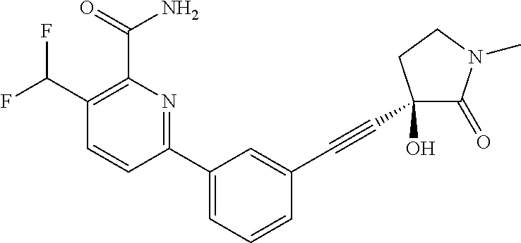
C1=CC(C2=CC=CC(C#CC3(O)C(=O)N(C)CC3)=C2)=NC(C(N)=O)=C1C(F)F
